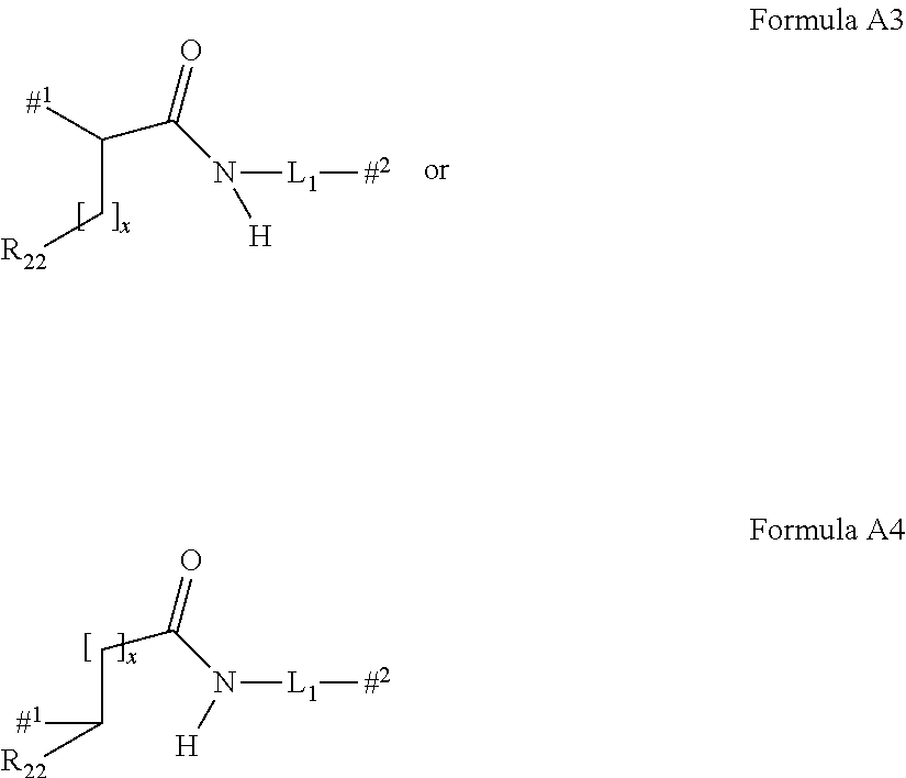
[#1]C(C(N([H])[L1][#2])=O)C[R22].C(C(N([H])[L1][#2])=O)C([R22])[#1]
